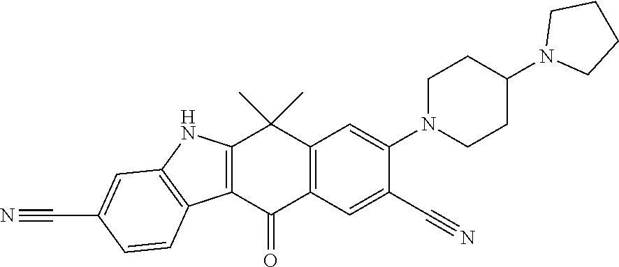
C12=C(C(=O)C3=C(C1(C)C)C=C(N1CCC(N4CCCC4)CC1)C(C#N)=C3)C1=C(N2)C=C(C#N)C=C1
